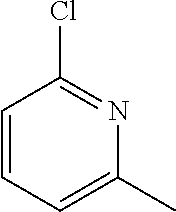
C1=CC=C(C)N=C1Cl
